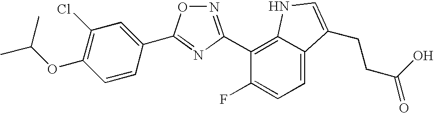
N1=C(C2=C3C(=CC=C2F)C(CCC(O)=O)=CN3)N=C(C2=CC(Cl)=C(OC(C)C)C=C2)O1
